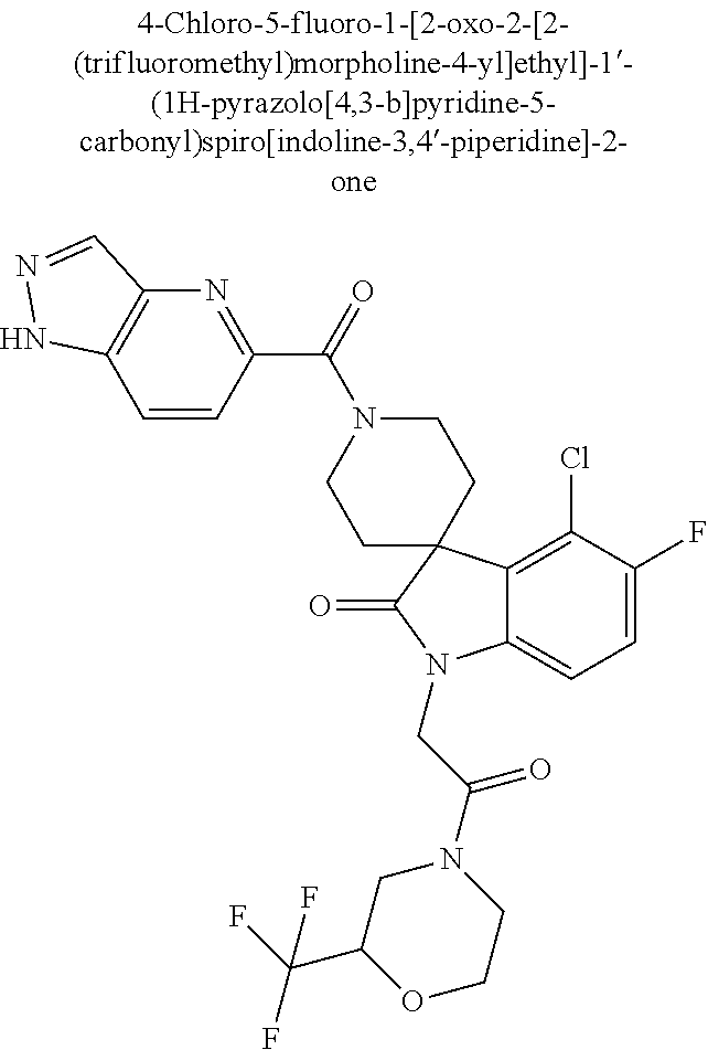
C12=C(Cl)C(F)=CC=C1N(CC(=O)N1CCOC(C(F)(F)F)C1)C(=O)C21CCN(C(=O)C2=NC3=C(C=C2)NN=C3)CC1
